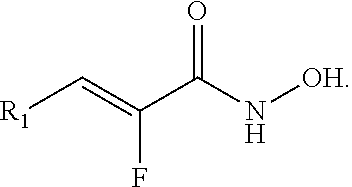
C(=C(C(N[OH])=O)F)[R1]
